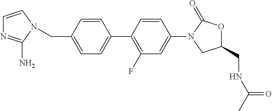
C(C1=CC=C(C2=C(F)C=C(N3CC(CNC(C)=O)OC3=O)C=C2)C=C1)N1C(N)=NC=C1
